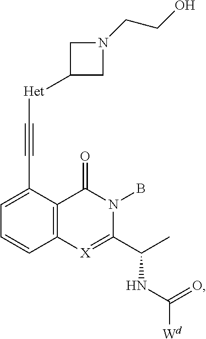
C1=CC2=C(C(C#C[Het]C3CN(CCO)C3)=C1)C(=O)N(B)C(C(C)NC([Wd])=O)=[X]2
